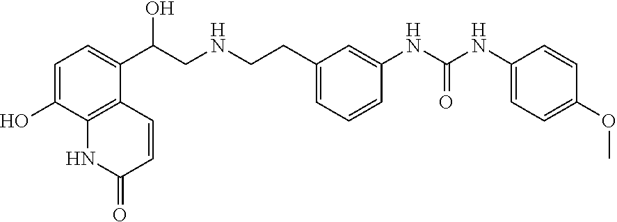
C1=C(O)C2=C(C(C(CNCCC3=CC=CC(NC(NC4=CC=C(OC)C=C4)=O)=C3)O)=C1)C=CC(=O)N2
